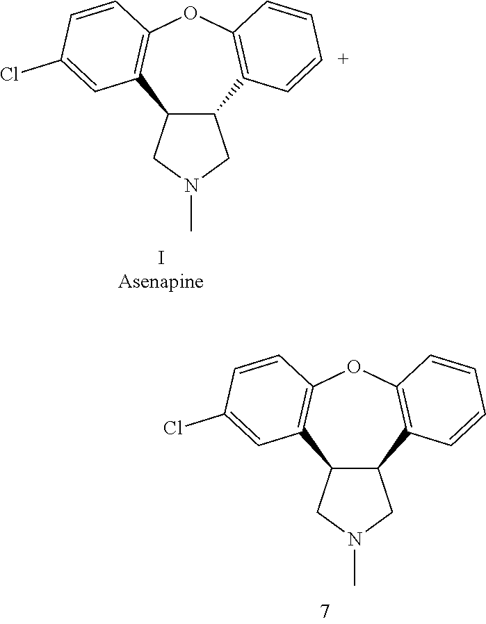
C12C(C3=C(OC4=C1C=C(Cl)C=C4)C=C[C+]=C3)CN(C)C2.C12C(C3=C(OC4=C1C=C(Cl)C=C4)C=CC=C3)CN(C)C2
